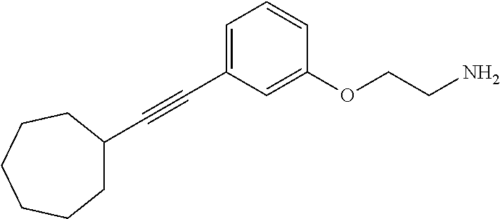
C1=C(C#CC2CCCCCC2)C=C(OCCN)C=C1
